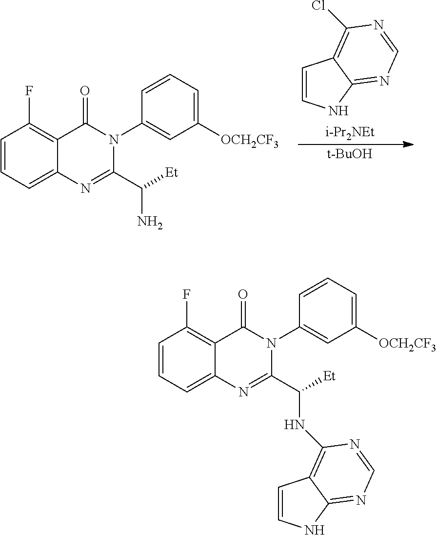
C1=CNC2=NC=NC(Cl)=C12.[i-Pr2NEt].[t-BuOH].C1=CC=C2C(=C1F)C(=O)N(C1=CC([OCH2CF3])=CC=C1)C(C([Et])N)=N2.C1=CC=C2C(=C1F)C(=O)N(C1=CC([OCH2CF3])=CC=C1)C(C([Et])NC1=C3C=CNC3=NC=N1)=N2
